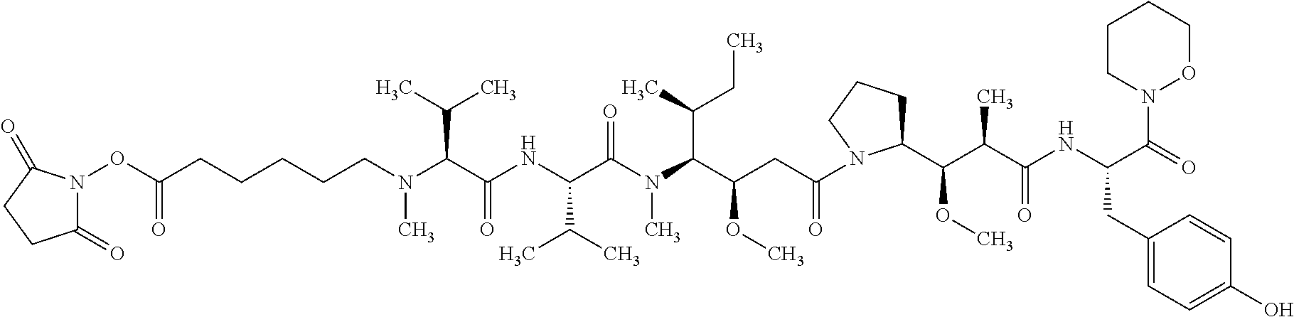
N(C(C(NC(C(N(C)C(C(CC(=O)N1C(C(C(C(NC(CC2=CC=C(O)C=C2)C(=O)N2OCCCC2)=O)C)OC)CCC1)OC)C(C)CC)=O)C(C)C)=O)C(C)C)(C)CCCCCC(ON1C(=O)CCC1=O)=O
